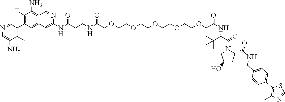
N(C(CCNC(COCCOCCOCCOCCOCC(NC(C(N1CC(O)CC1C(NCC1=CC=C(C2=C(C)N=CS2)C=C1)=O)=O)C(C)(C)C)=O)=O)=O)C1=CC2=CC(C3=C(C)C(N)=CN=C3)=C(F)C(N)=C2C=N1
